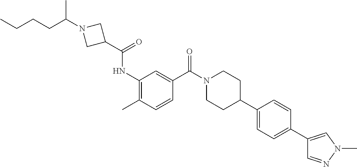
CC1=C(NC(=O)C2CN(C(CCCC)C)C2)C=C(C(N2CCC(C3=CC=C(C4=CN(C)N=C4)C=C3)CC2)=O)C=C1
